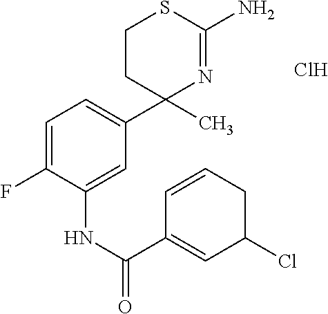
Cl.C1=C(F)C(NC(C2=CC(Cl)CC=C2)=O)=CC(C2(C)N=C(N)SCC2)=C1
